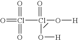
O=Cl(Cl(O[H])(=O)O[H])(=O)=O
